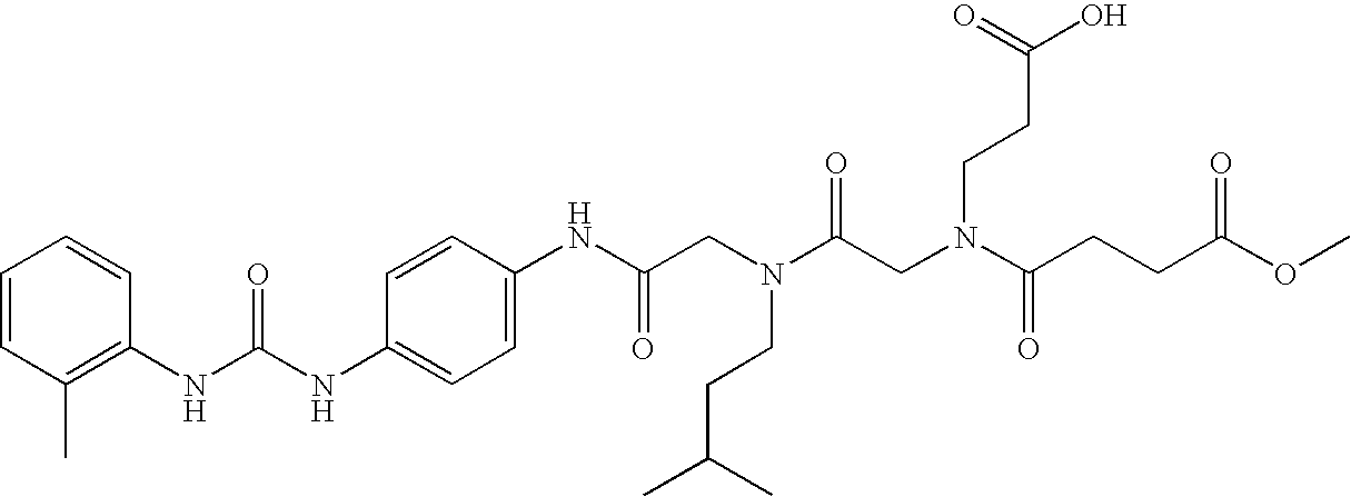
C1=CC(C)=C(NC(NC2=CC=C(NC(CN(C(CN(C(CCC(OC)=O)=O)CCC(O)=O)=O)CCC(C)C)=O)C=C2)=O)C=C1
